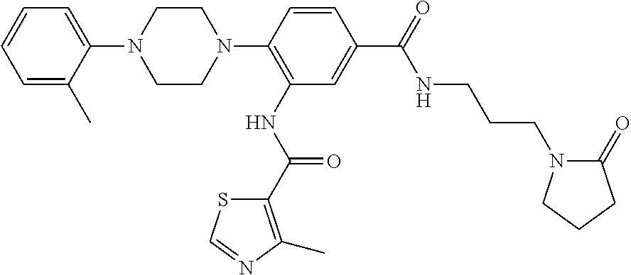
C1=C(C)C(N2CCN(C3=C(NC(=O)C4=C(C)N=CS4)C=C(C(=O)NCCCN4C(=O)CCC4)C=C3)CC2)=CC=C1
